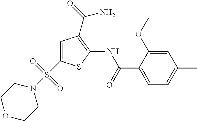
C1=C(OC)C(C(=O)NC2=C(C(=O)N)C=C(S(N3CCOCC3)(=O)=O)S2)=CC=C1C
